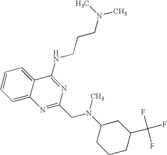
C1=C2C(=CC=C1)C(NCCCN(C)C)=NC(CN(C)C1CCCC(C(F)(F)F)C1)=N2
